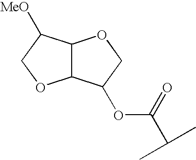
C12C(C([MeO])CO1)OCC2OC(C(C)C)=O
